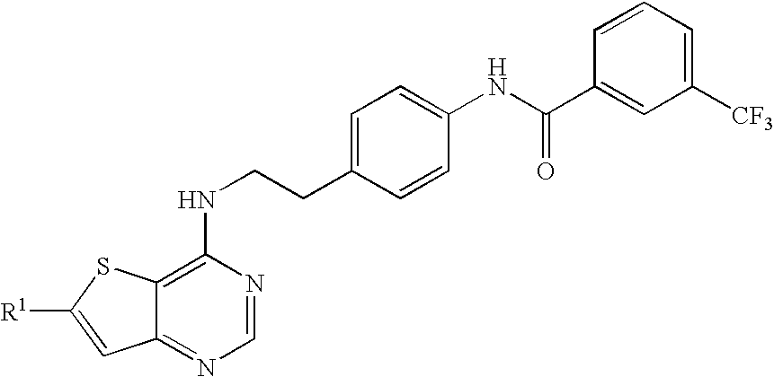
C1(NCCC2=CC=C(NC(C3=CC([CF3])=CC=C3)=O)C=C2)=C2C(=NC=N1)C=C([R1])S2
